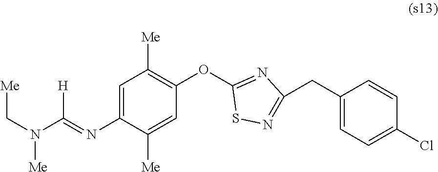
C1=C(N=C(N(C[Me])[Me])[H])C([Me])=CC(OC2=NC(CC3=CC=C(Cl)C=C3)=NS2)=C1[Me]
